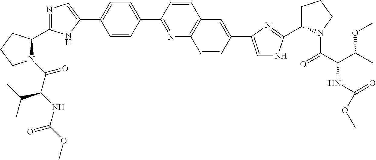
N1(C(C(NC(OC)=O)C(C)C)=O)C(C2=NC=C(C3=CC=C(C4=NC5=C(C=C4)C=C(C4=CNC(C6CCCN6C(C(NC(=O)OC)C(OC)C)=O)=N4)C=C5)C=C3)N2)CCC1
